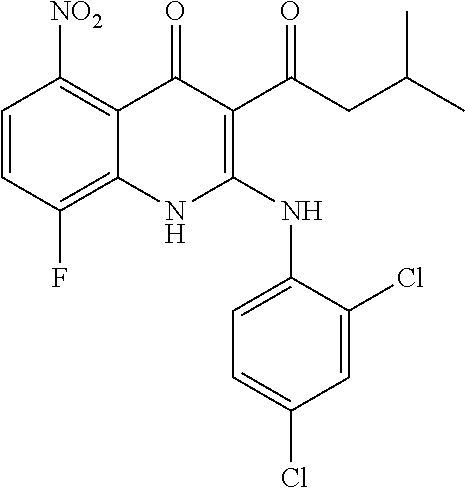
C1=CC(F)=C2C(=C1[NO2])C(=O)C(C(CC(C)C)=O)=C(NC1=CC=C(Cl)C=C1Cl)N2
